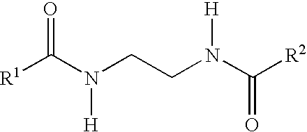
[R1]C(N(CCN(C([R2])=O)[H])[H])=O
